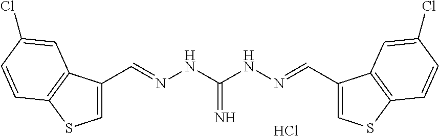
Cl.C(=NNC(NN=CC1=CSC2=C1C=C(Cl)C=C2)=N)C1=CSC2=C1C=C(Cl)C=C2
